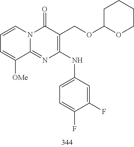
C1=CC=C([OMe])C2=NC(NC3=CC=C(F)C(F)=C3)=C(COC3OCCCC3)C(=O)N12
